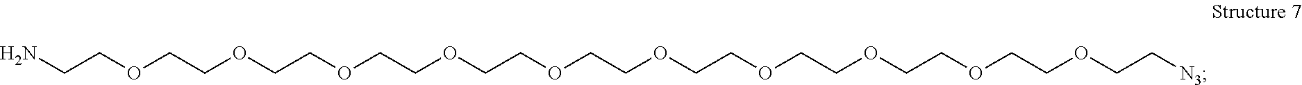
O(CCOCCOCCOCCOCCOCCOCCOCCOCCOCC[N3])CCN
